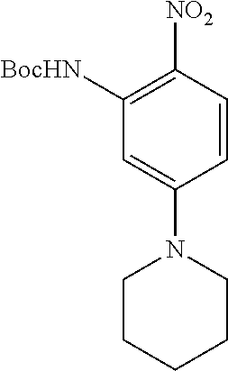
C1=CC([NO2])=C([BocHN])C=C1N1CCCCC1
